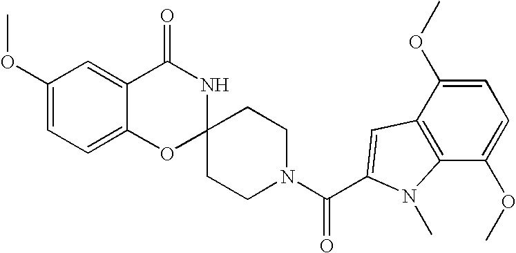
C1(OC)=CC=C2C(=C1)C(=O)NC1(O2)CCN(C(=O)C2=CC3=C(C(OC)=CC=C3OC)N2C)CC1
